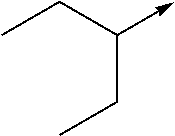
C(C(CC)->C)C
